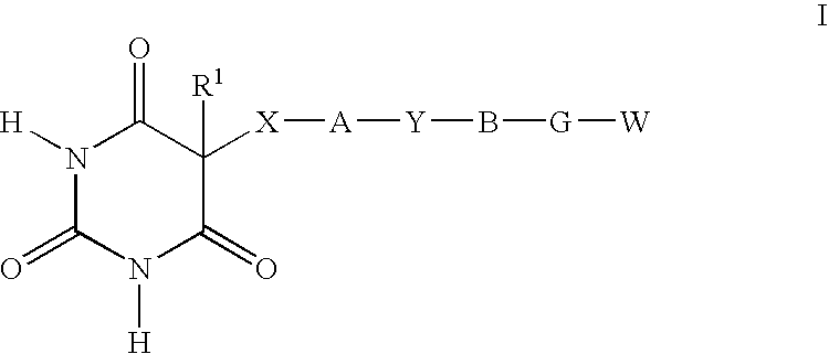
N1([H])C(=O)C([R1])([X][A][Y]B[G][W])C(=O)N([H])C1=O
